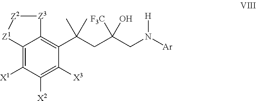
C12=C([X1])C([X2])=C([X3])C(C(CC(CN([Ar])[H])([F3C])O)(C)C)=C1[Z3][Z2][Z1]2
